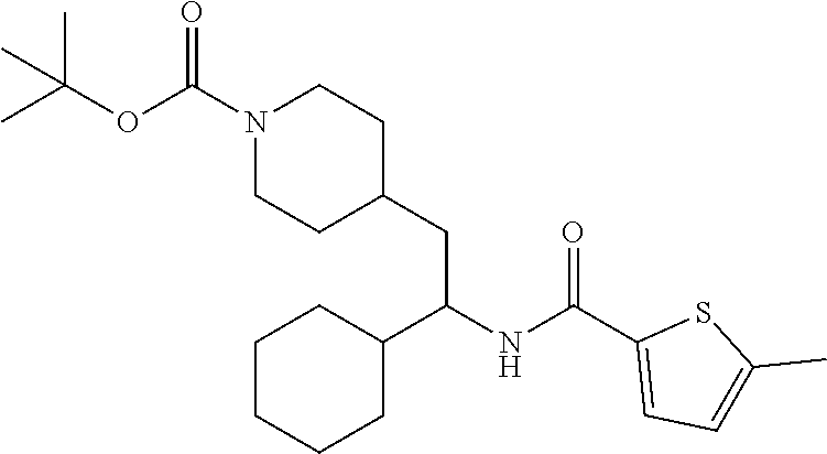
C(C1=CC=C(C)S1)(NC(C1CCCCC1)CC1CCN(C(OC(C)(C)C)=O)CC1)=O
